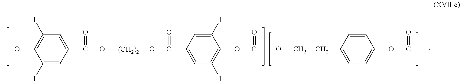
C1=C(C(O[(CH2)2]OC(C2=CC(I)=C(OC(OCCC3=CC=C(OC(C)=O)C=C3)=O)C(I)=C2)=O)=O)C=C(I)C(OC)=C1I
